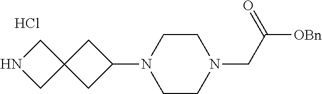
C1CN(CC([OBn])=O)CCN1C1CC2(C1)CNC2.Cl
